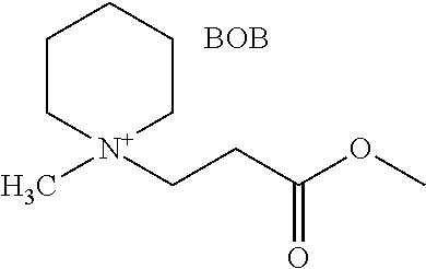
C1C[N+](C)(CCC(OC)=O)CCC1.[BOB]
